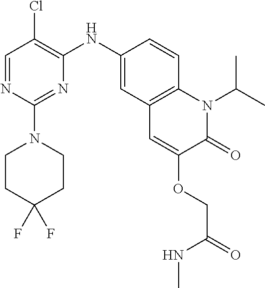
C1=NC(N2CCC(F)(F)CC2)=NC(NC2=CC3=C(C=C2)N(C(C)C)C(=O)C(OCC(NC)=O)=C3)=C1Cl
